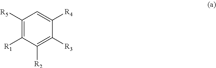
C1([R5])=C([R1])C([R2])=C([R3])C([R4])=C1
